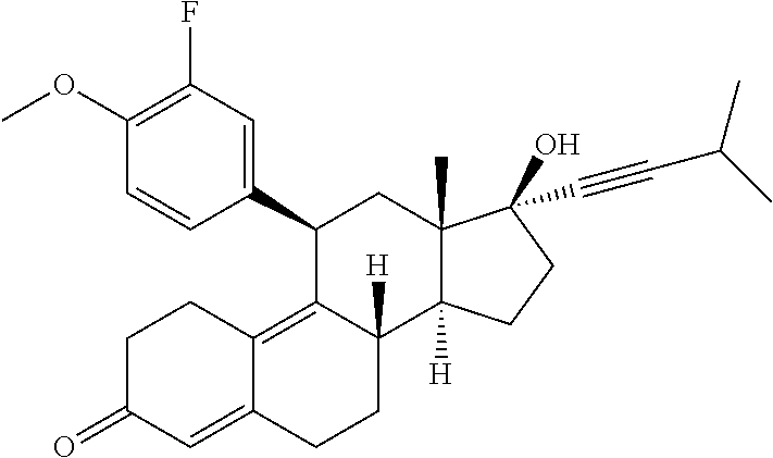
COC1=C(F)C=C(C2C3=C4C(=CC(=O)CC4)CCC3([H])C3([H])C(C)(C2)C(O)(C#CC(C)C)CC3)C=C1
